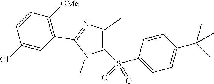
C1(S(C2=CC=C(C(C)(C)C)C=C2)(=O)=O)=C(C)N=C(C2=C([OMe])C=CC(Cl)=C2)N1C
